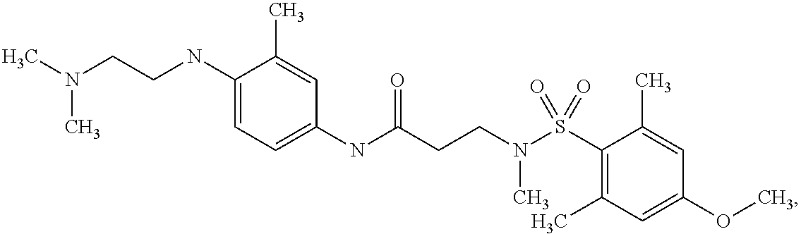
C1(NCCN(C)C)=CC=C(NC(CCN(S(C2=C(C)C=C(OC)C=C2C)(=O)=O)C)=O)C=C1C
